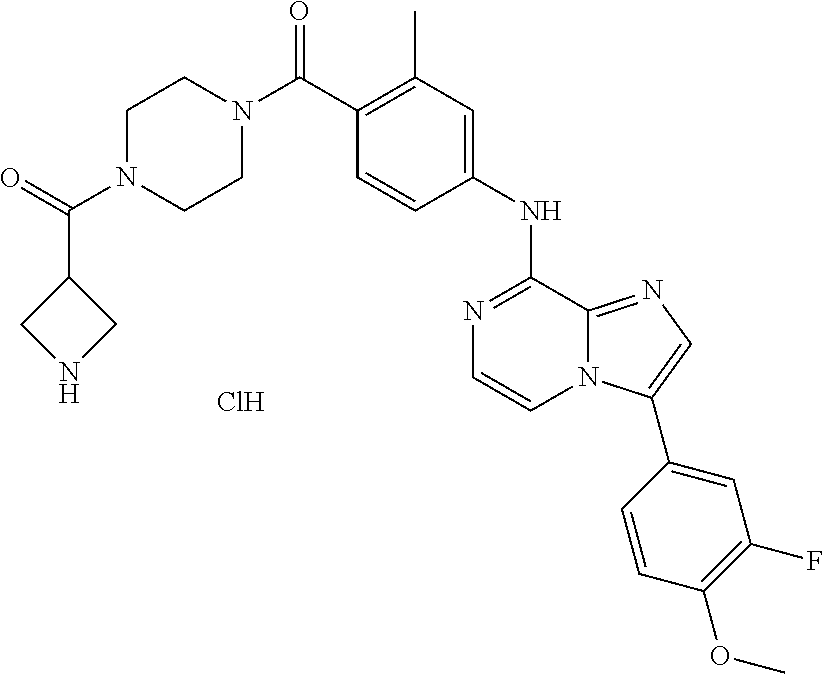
C(C1=C(C)C=C(NC2=NC=CN3C2=NC=C3C2=CC(F)=C(OC)C=C2)C=C1)(=O)N1CCN(C(=O)C2CNC2)CC1.Cl
